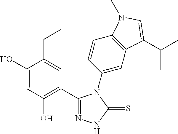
C1(O)=CC(O)=C(C2=N[N H]C(=S)N2C2=CC3=C(C=C2)N(C)C=C3C(C)C)C=C1CC
